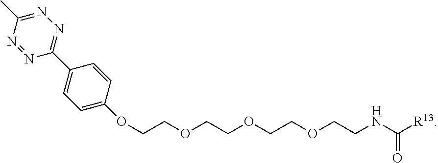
O(CCOCCOCCOCCNC([R13])=O)C1=CC=C(C2=NN=C(C)N=N2)C=C1
